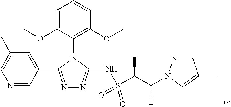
C1=C(OC)C(N2C(C3=CC(C)=CN=C3)=NN=C2NS(C(C)C(C)N2N=CC(C)=C2)(=O)=O)=C(OC)C=C1
